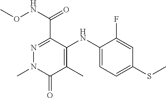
N1=C(C(NOC)=O)C(NC2=CC=C(SC)C=C2F)=C(C)C(=O)N1C
